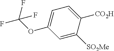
C1=C(OC(F)(F)F)C=C([SO2Me])C([CO2H])=C1
